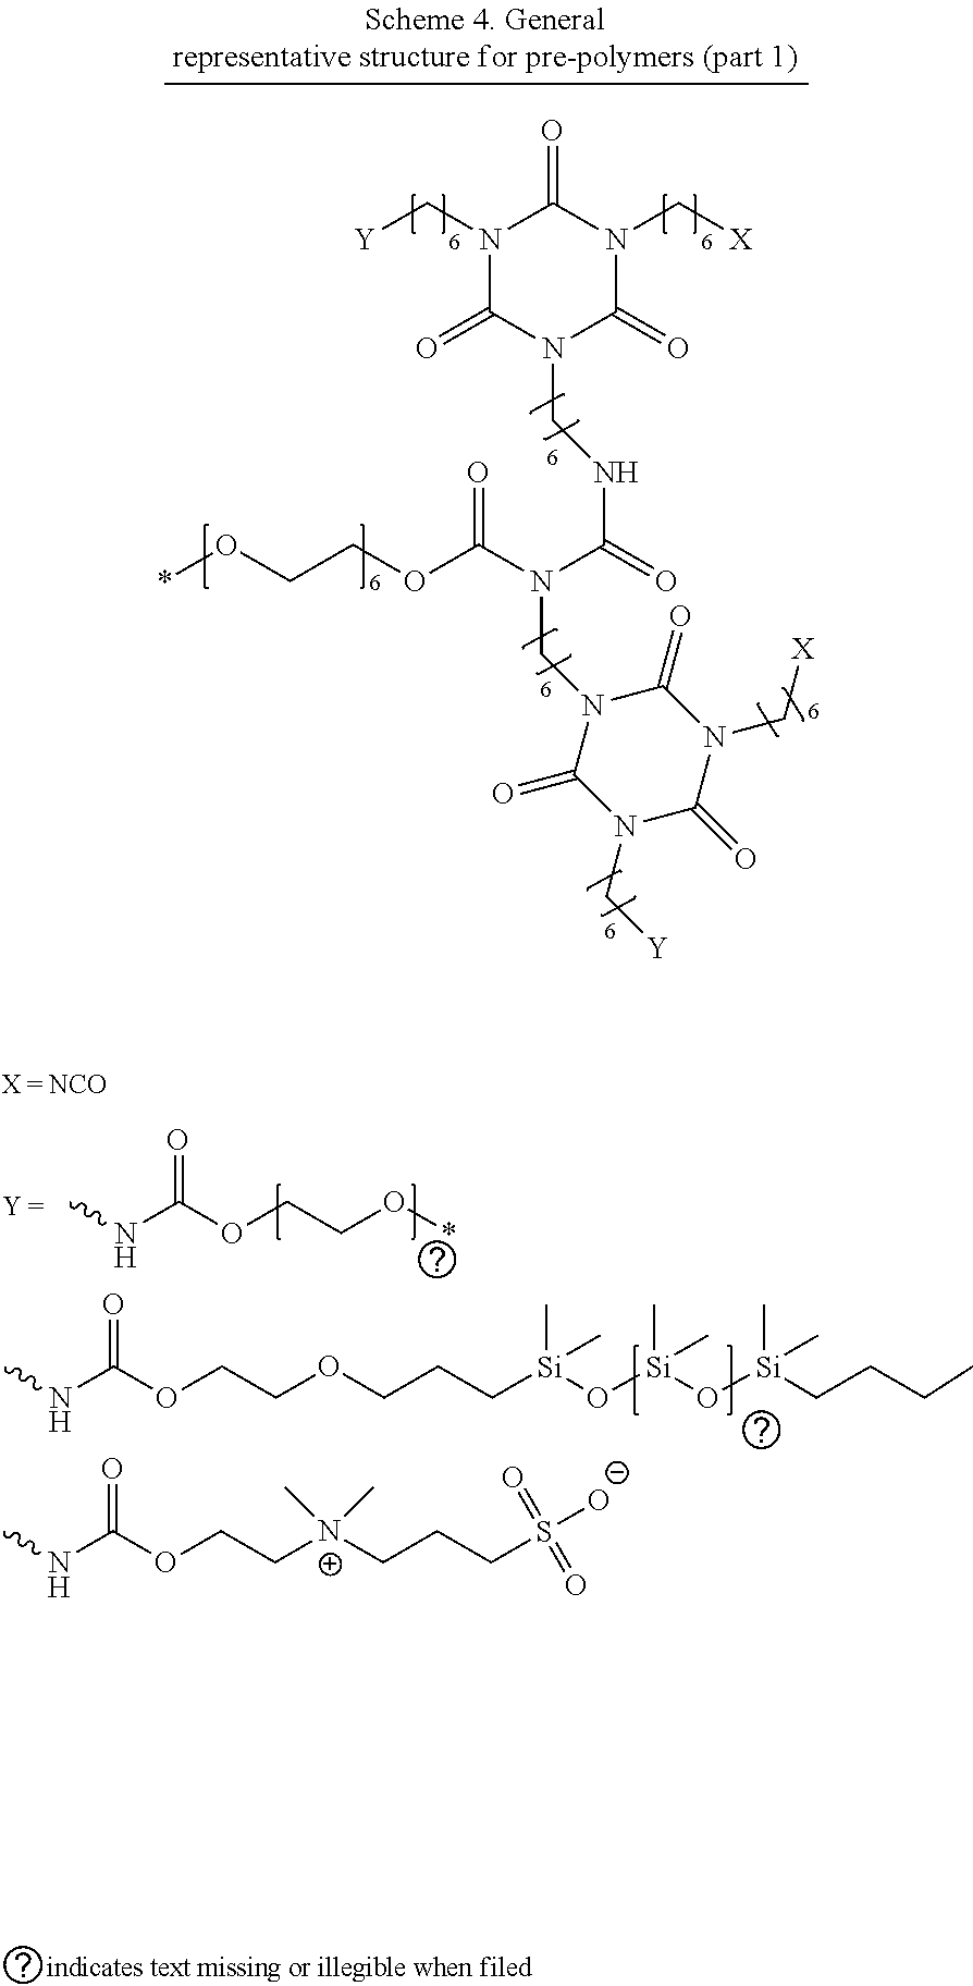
CNC(OCCO*)=O.CNC(OCC[N+](CCCS([O-])(=O)=O)(C)C)=O.CNC(OCCOCCC[Si](C)(C)O[Si](C)(C)O[Si](C)(C)CCCC)=O.N1(C[Y])C(=O)N(CNC(=O)N(C(OCCO*)=O)CN2C(=O)N(C[Y])C(=O)N(C[X])C2=O)C(=O)N(C[X])C1=O
